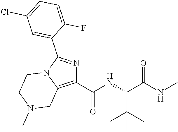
C1(C(NC(C(NC)=O)C(C)(C)C)=O)=C2N(C(C3=CC(Cl)=CC=C3F)=N1)CCN(C)C2
